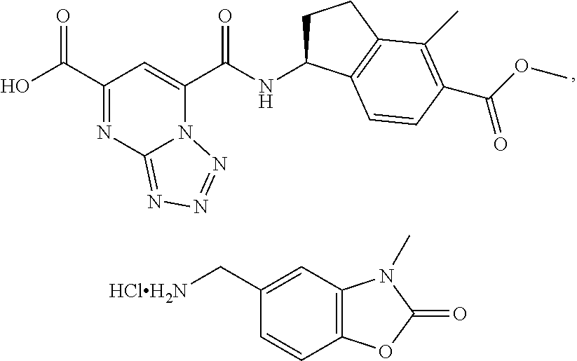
C1(C(O)=O)=NC2=NN=NN2C(C(NC2CCC3=C2C=CC(C(OC)=O)=C3C)=O)=C1.C1(C[HClH2N])=CC2=C(C=C1)OC(=O)N2C
